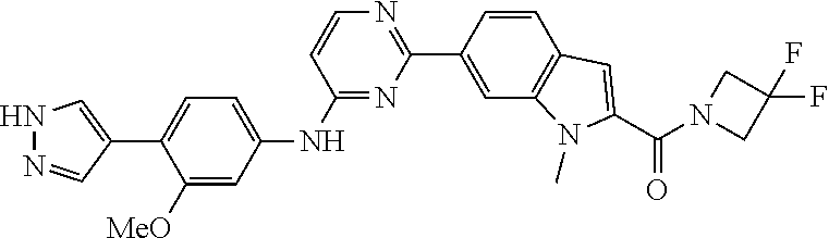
C1(NC2=CC=C(C3=CNN=C3)C([MeO])=C2)=NC(C2=CC3=C(C=C2)C=C(C(N2CC(F)(F)C2)=O)N3C)=NC=C1
